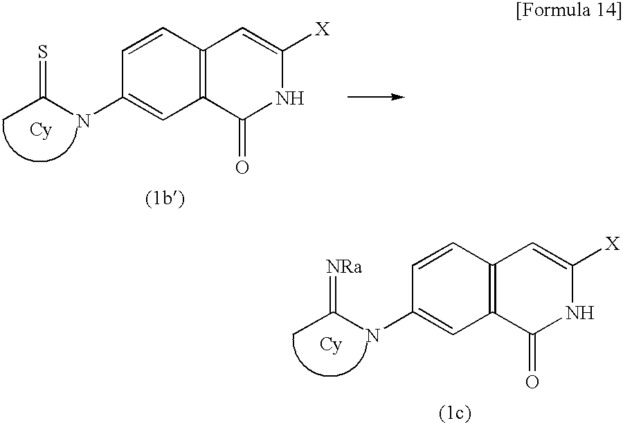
C12=C(C=CC(NC(=S)C)=C1)C=C([X])NC2=O.C12=C(C=CC(NC(=[NRa])C)=C1)C=C([X])NC2=O
